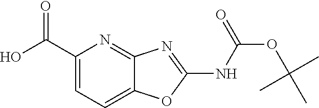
C1(C(O)=O)=CC=C2C(=N1)N=C(NC(OC(C)(C)C)=O)O2
